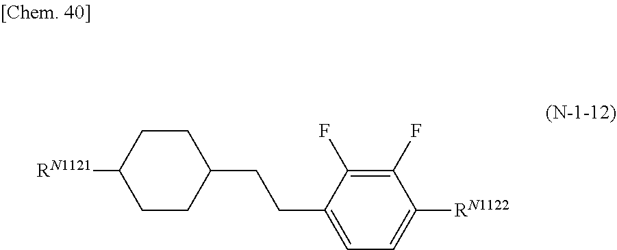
C1([RN1121])CCC(CCC2=CC=C([RN1122])C(F)=C2F)CC1
